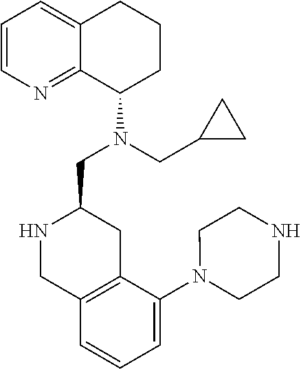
C1=CN=C2C(=C1)CCCC2N(CC1NCC2=C(C1)C(N1CCNCC1)=CC=C2)CC1CC1
